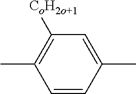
CC1=CC([CoH2o+1])=C(C)C=C1
